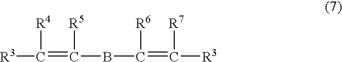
[R3]C([R4])=C(BC(=C([R3])[R7])[R6])[R5]
